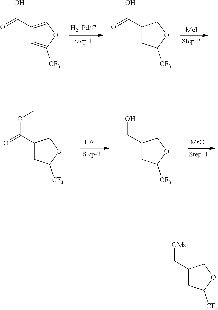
[MeI].C1(C(=O)O)=COC([CF3])=C1.C1(C(=O)O)CC([CF3])OC1.[MsCl].C1(C(=O)OC)CC([CF3])OC1.C1(CO)CC([CF3])OC1.C1(C[OMs])CC([CF3])OC1
